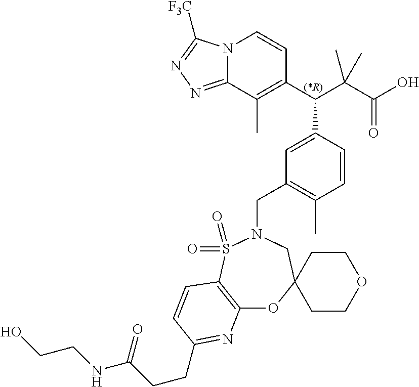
N12C(=NN=C1[F3C])C(C)=C(C(C(C(O)=O)(C)C)C1=CC(CN3CC4(CCOCC4)OC4=C(S3(=O)=O)C=CC(CCC(NCCO)=O)=N4)=C(C)C=C1)C=C2
